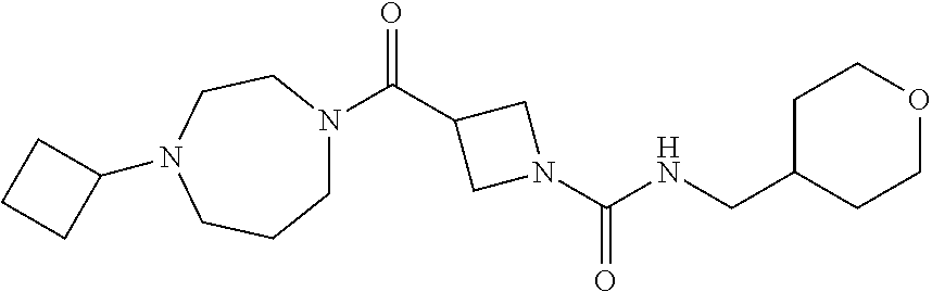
N(C(N1CC(C(=O)N2CCCN(C3CCC3)CC2)C1)=O)CC1CCOCC1
